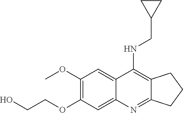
C12=NC3=CC(OCCO)=C(OC)C=C3C(NCC3CC3)=C1CCC2
